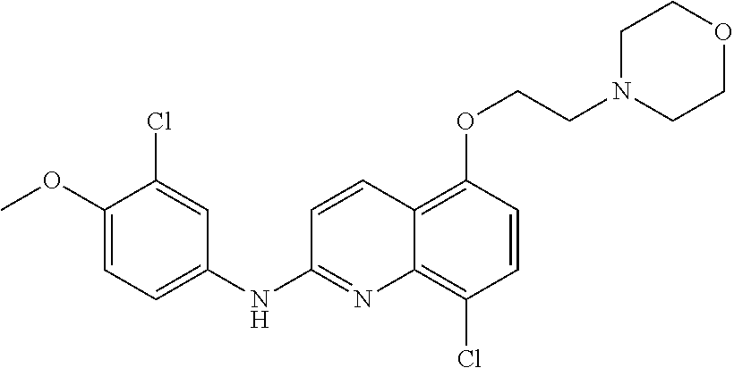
C1(OC)=CC=C(NC2=NC3=C(Cl)C=CC(OCCN4CCOCC4)=C3C=C2)C=C1Cl
